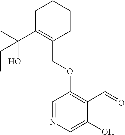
C1C(C(O)(C)CC)=C(COC2=C(C=O)C(O)=CN=C2)CCC1
